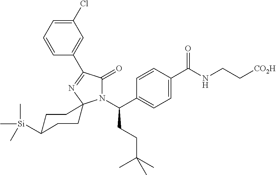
C1(Cl)=CC=CC(C2=NC3(N(C(CCC(C)(C)C)C4=CC=C(C(=O)NCC[CO2H])C=C4)C2=O)CCC([Si](C)(C)C)CC3)=C1
